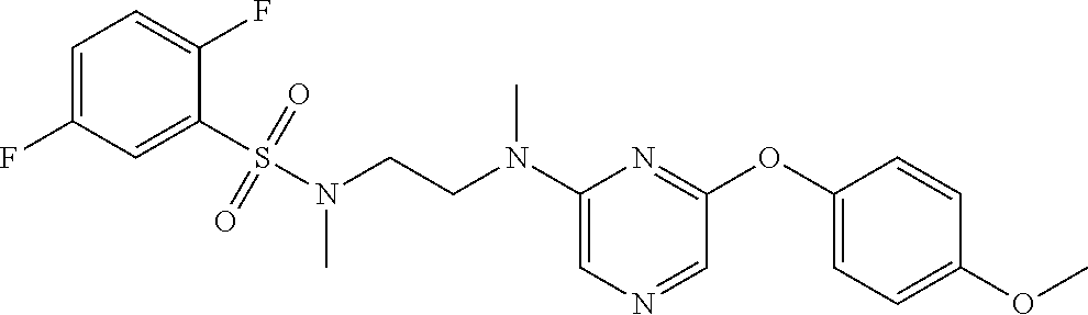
C1(N(CCN(S(C2=CC(F)=CC=C2F)(=O)=O)C)C)=CN=CC(OC2=CC=C(OC)C=C2)=N1
